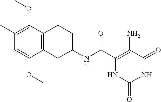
C(C1=C(N)C(=O)NC(=O)N1)(=O)NC1CCC2=C(C1)C(OC)=CC(C)=C2OC
